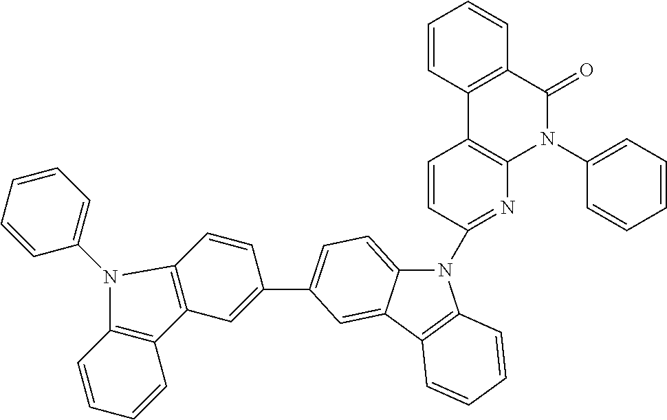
N1(C2=NC3=C(C=C2)C2=C(C(=O)N3C3=CC=CC=C3)C=CC=C2)C2=CC=C(C3=CC4=C(C=C3)N(C3=CC=CC=C3)C3=C4C=CC=C3)C=C2C2=C1C=CC=C2
